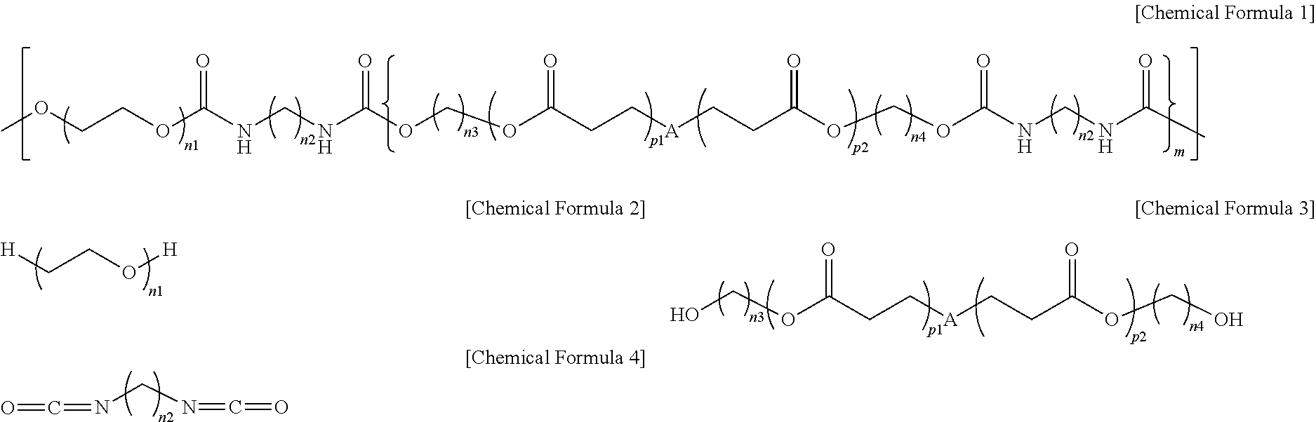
O=C(NCNC(OCOC(CC[A]CCC(OCOC(NCNC(C)=O)=O)=O)=O)=O)OCCOC.[H]CCO[H].O(C(CC[A]CCC(OCO)=O)=O)CO.O=C=NCN=C=O
